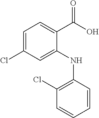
C1(NC2=C(Cl)C=CC=C2)=CC(Cl)=CC=C1C(O)=O
